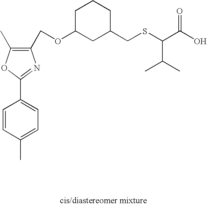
C1(COC2CC(CSC(C(O)=O)C(C)C)CCC2)=C(C)OC(C2=CC=C(C)C=C2)=N1
